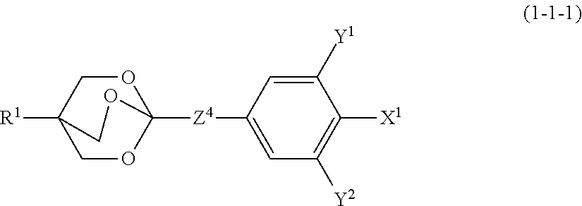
[R1]C12COC([Z4]C3=CC([Y2])=C([X1])C([Y1])=C3)(OC1)OC2
